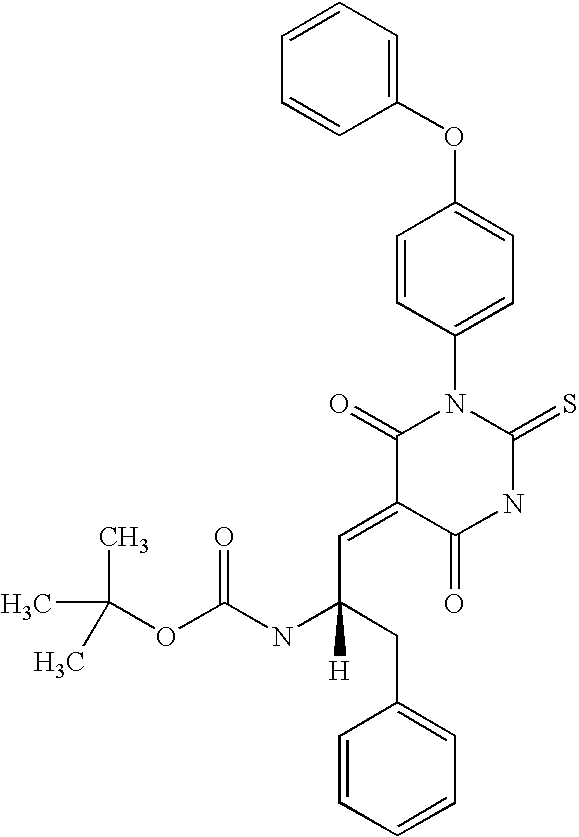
C1(OC2=CC=CC=C2)=CC=C(N2C(=O)C(=CC(NC(OC(C)(C)C)=O)(CC3=CC=CC=C3)[H])C(=O)NC2=S)C=C1
